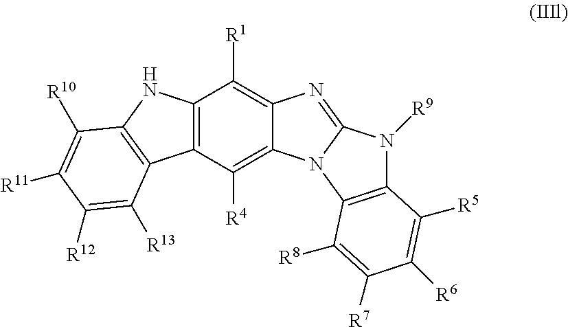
C12=C(C([R4])=C3C(=C1[R1])N=C1N3C3=C(N1[R9])C([R5])=C([R6])C([R7])=C3[R8])C1=C(N2)C([R10])=C([R11])C([R12])=C1[R13]
